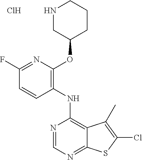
N1=C(F)C=CC(NC2=C3C(=NC=N2)SC(Cl)=C3C)=C1OC1CCCNC1.Cl
